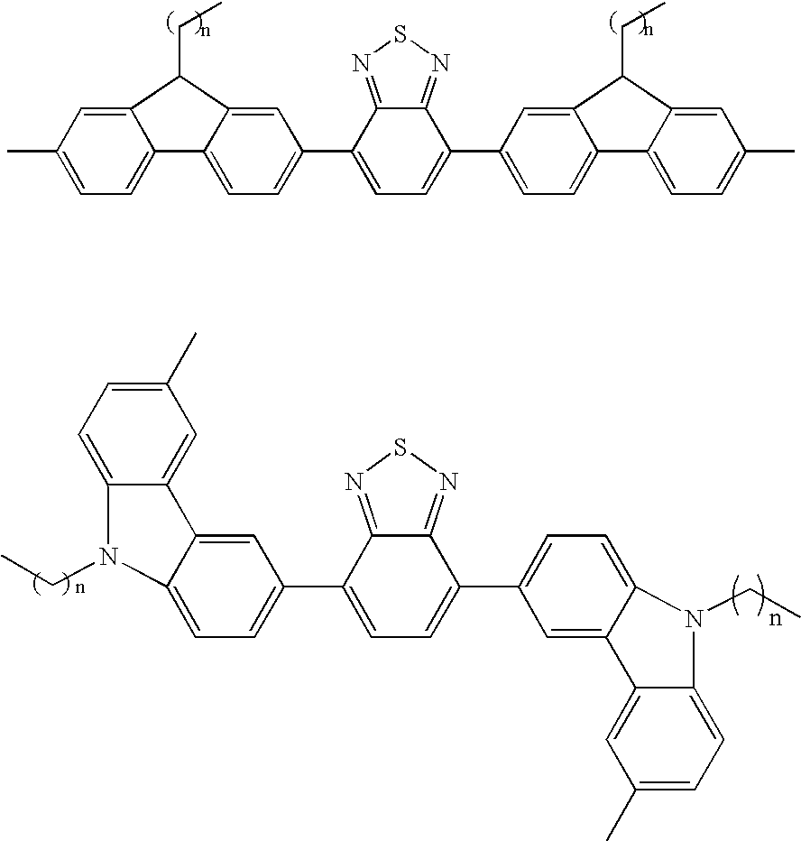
C12=CC(C)=CC=C1C1=CC=C(C3=CC=C(C4=CC=C5C(=C4)C(CC)C4=CC(C)=CC=C54)C4=NSN=C34)C=C1C2CC.C12=CC=C(C3=CC=C(C4=CC=C5C(=C4)C4=CC(C)=CC=C4N5CC)C4=NSN=C34)C=C1C1=CC(C)=CC=C1N2CC
